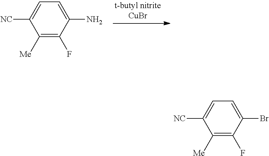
C1([Me])=C(F)C(N)=CC=C1[NC].C1([Me])=C(F)C(Br)=CC=C1[NC]
